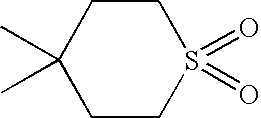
C1C(C)(C)CCS(=O)(=O)C1
